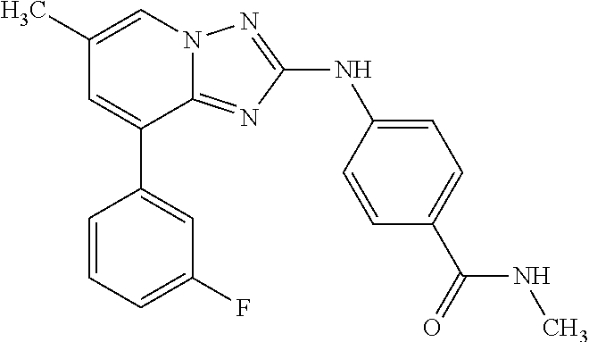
C1(C2=CC(C)=CN3C2=NC(NC2=CC=C(C(=O)NC)C=C2)=N3)=CC(F)=CC=C1
